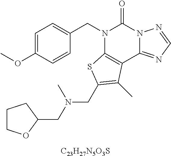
[C23H27N5O3S].C1=C(OC)C=CC(CN2C3=C(C4=NC=NN4C2=O)C(C)=C(CN(C)CC2CCCO2)S3)=C1
